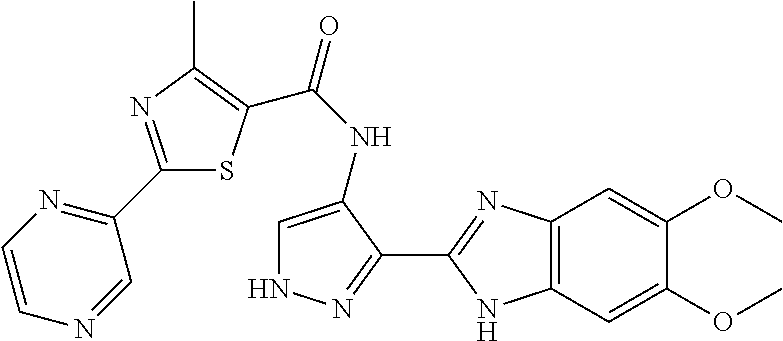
C12=C(C=C(OC)C(OC)=C1)NC(C1=NNC=C1NC(=O)C1=C(C)N=C(C3=NC=CN=C3)S1)=N2
